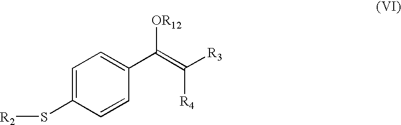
C1=C(S[R2])C=CC(C(=C([R3])[R4])[OR12])=C1
